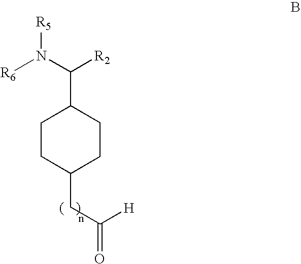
[R6]N(C([R2])C1CCC(CC(=O)[H])CC1)[R5]
